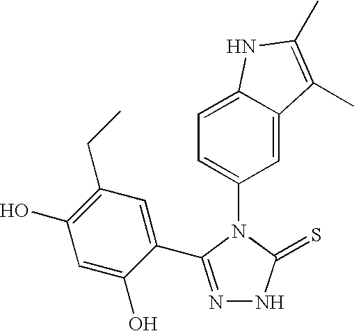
C1=C2C(=CC(N3C(=S)NN=C3C3=CC(CC)=C(O)C=C3O)=C1)C(C)=C(C)N2
